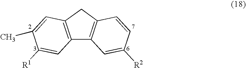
C12=C(CC3=C1C=C([R2])C=C3)C=C(C)C([R1])=C2
